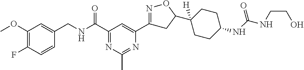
C1(OC)=C(F)C=CC(CNC(C2=NC(C)=NC(C3=NOC(C4([H])CCC(NC(=O)NCCO)CC4)C3)=C2)=O)=C1
